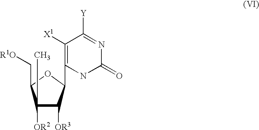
N1=C([Y])C([X1])=C(C2OC(C[R1O])C([OR2])(C)C2[OR3])NC1=O
